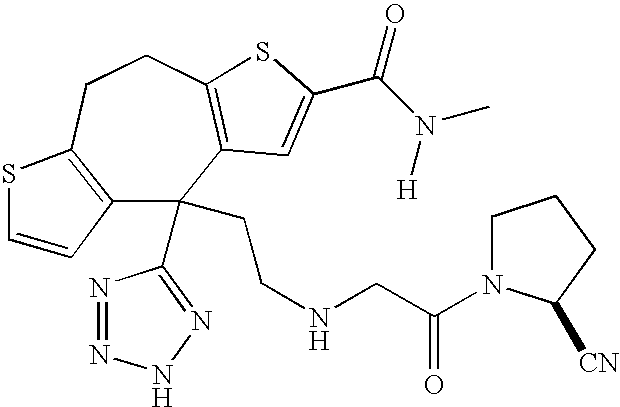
C12=C(CCC3=C(C1(C1=NNN=N1)CCNCC(=O)N1CCCC1[CN])C=C(C(N([H])C)=O)S3)SC=C2
